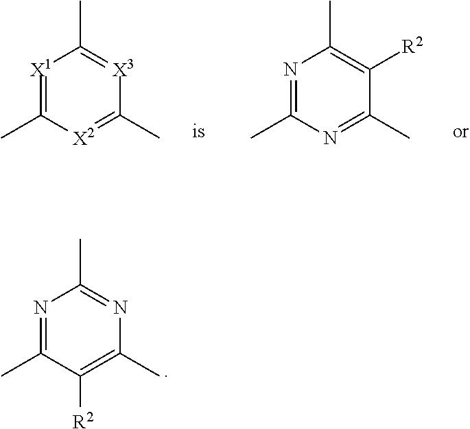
[X1]1=C(C)[X2]=C(C)[X3]=C1C.N1=C(C)N=C(C)C([R2])=C1C.N1=C(C)C([R2])=C(C)N=C1C
